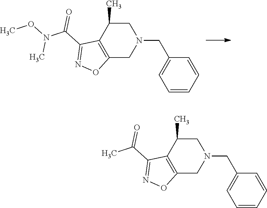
N1(CC2=CC=CC=C2)CC(C)C2=C(C1)ON=C2C(=O)N(OC)C.N1(CC2=CC=CC=C2)CC(C)C2=C(C1)ON=C2C(=O)C
